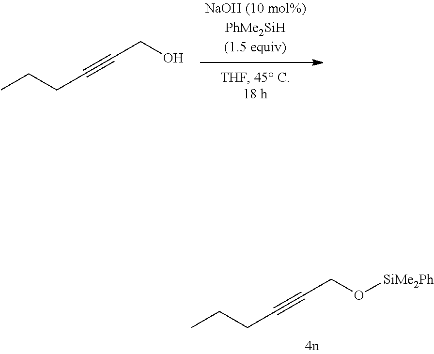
C(CO)#CCCC.C(CO[SiMe2Ph])#CCCC
